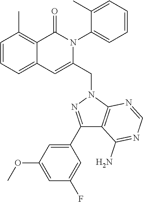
C1=CC=C2C(=C1C)C(=O)N(C1=CC=CC=C1C)C(CN1C3=C(C(N)=NC=N3)C(C3=CC(OC)=CC(F)=C3)=N1)=C2
